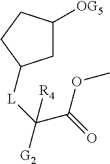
C(C(OC)=O)([L]C1CC([OG5])CC1)([G2])[R4]
